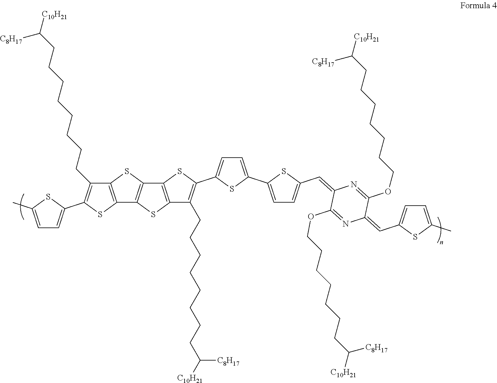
C1=C(C)SC(C2=C(CCCCCCCCC([C10H21])[C8H17])C3=C(S2)C2=C(S3)C3=C(S2)C(CCCCCCCCC([C10H21])[C8H17])=C(C2=CC=C(C4=CC=C(C=C5N=C(OCCCCCCCC([C10H21])[C8H17])C(=CC6=CC=C(C)S6)N=C5OCCCCCCCC([C10H21])[C8H17])S4)S2)S3)=C1
